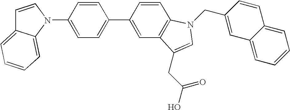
C1=CN(C2=CC=C(C3=CC4=C(C=C3)N(CC3=CC5=CC=CC=C5C=C3)C=C4CC(O)=O)C=C2)C2=CC=CC=C12
